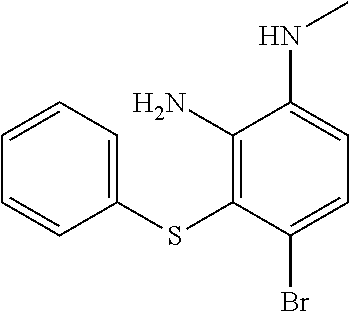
C1(SC2=C(N)C(NC)=CC=C2Br)=CC=CC=C1
